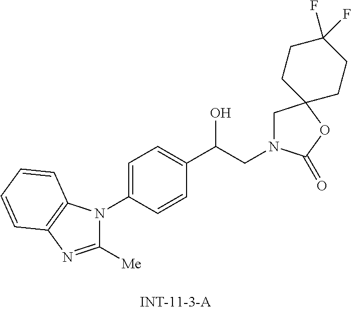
C1([Me])=NC2=C(N1C1=CC=C(C(CN3CC4(OC3=O)CCC(F)(F)CC4)O)C=C1)C=CC=C2
